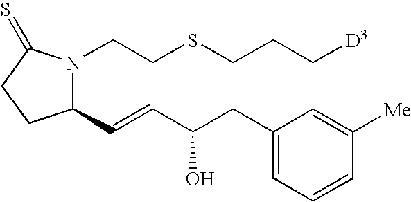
C(SCCN1C(C=CC(CC2=CC=CC([Me])=C2)O)CCC1=S)CC[D3]
